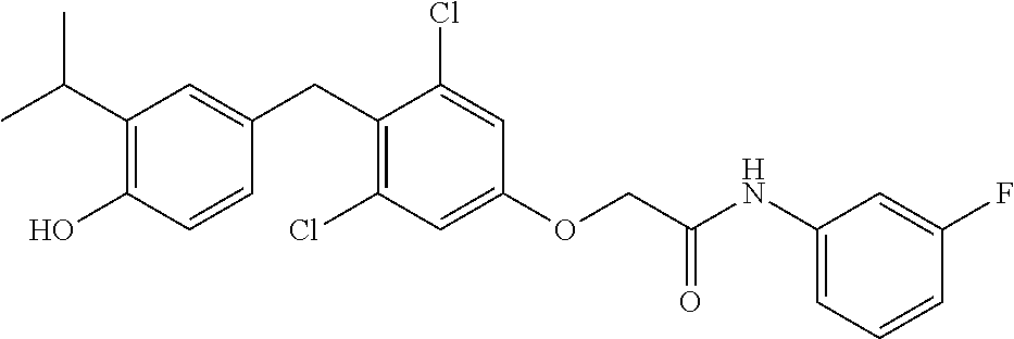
C1(CC2=CC(C(C)C)=C(O)C=C2)=C(Cl)C=C(OCC(NC2=CC=CC(F)=C2)=O)C=C1Cl
